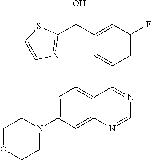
C12=CC(N3CCOCC3)=CC=C1C(C1=CC(C(C3=NC=CS3)O)=CC(F)=C1)=NC=N2
